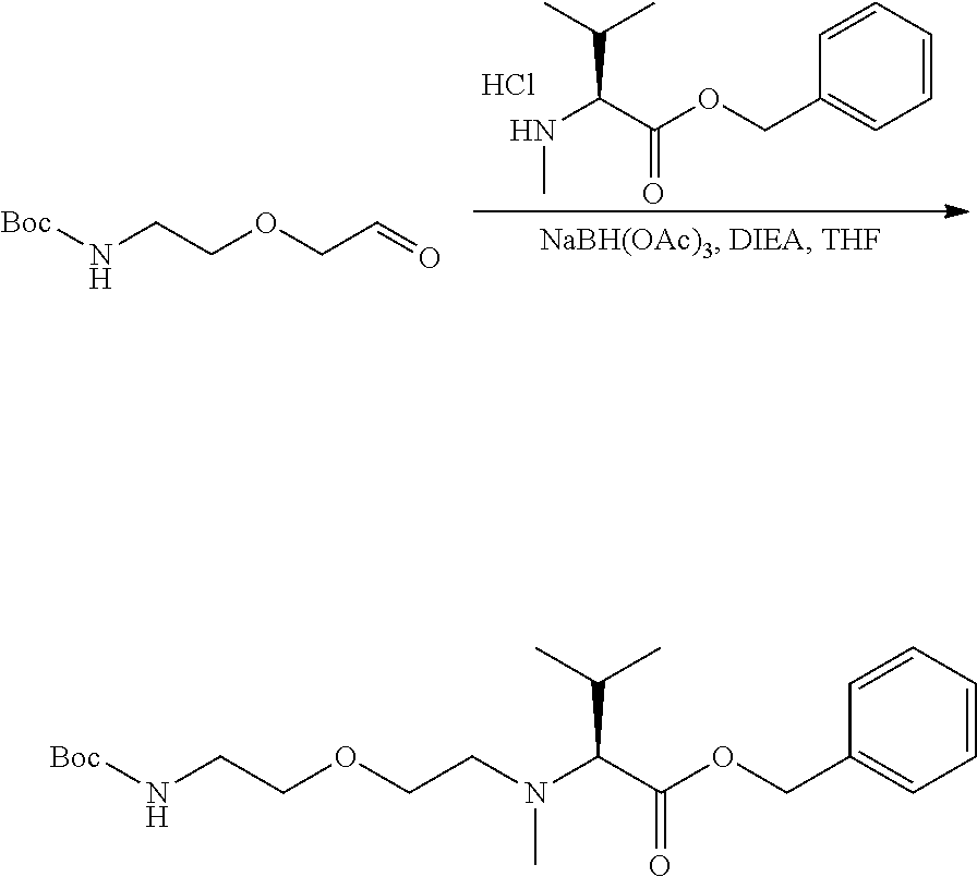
N(C)C(C(=O)OCC1=CC=CC=C1)C(C)C.Cl.O(CC=O)CCN[Boc].N(C)(C(C(=O)OCC1=CC=CC=C1)C(C)C)CCOCCN[Boc]
